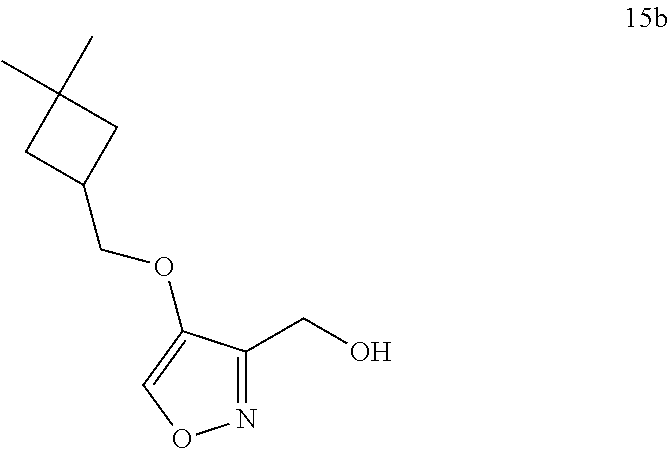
N1=C(CO)C(OCC2CC(C)(C)C2)=CO1
